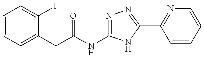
C1=CC=C(CC(=O)NC2=NN=C(C3=NC=CC=C3)N2)C(F)=C1
